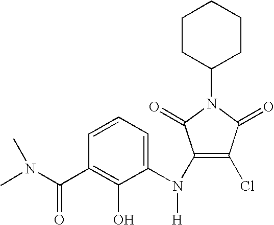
C1=CC=C(N(C2=C(Cl)C(=O)N(C3CCCCC3)C2=O)[H])C(O)=C1C(N(C)C)=O
